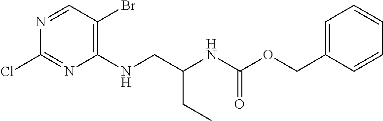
N1=CC(Br)=C(NCC(NC(OCC2=CC=CC=C2)=O)CC)N=C1Cl
